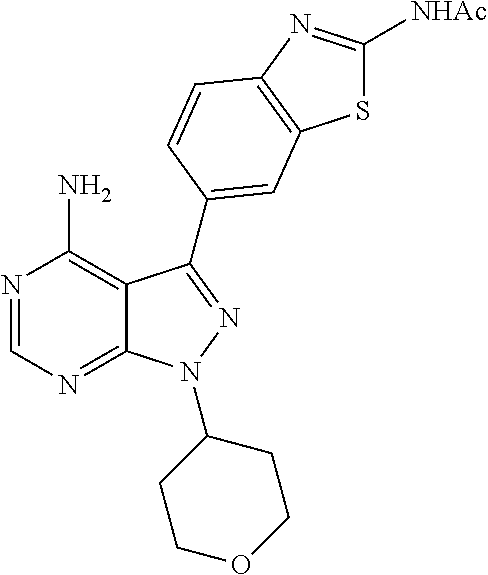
N1=CN=C2C(=C1N)C(C1=CC3=C(N=C([NHAc])S3)C=C1)=NN2C1CCOCC1
